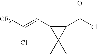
[CF3]C(=CC1C(C)(C)C1C(Cl)=O)Cl
